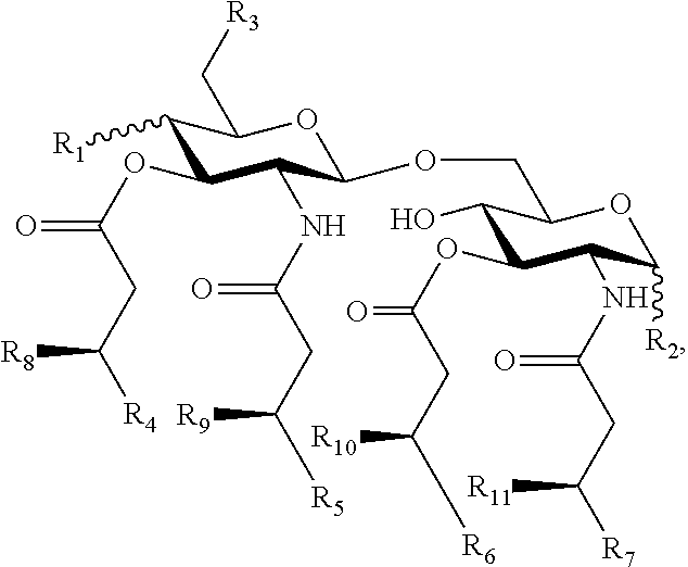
C1([R1])C(OC(CC([R4])[R8])=O)C(NC(CC([R9])[R5])=O)C(OCC2C(O)C(OC(CC([R6])[R10])=O)C(NC(CC([R7])[R11])=O)C([R2])O2)OC1C[R3]
